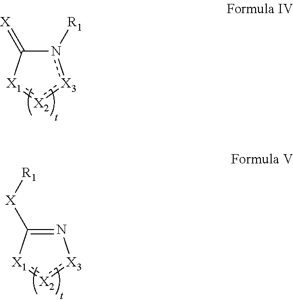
n1([R1])[X3]:[X2]:[X1]C1=[X].N1=C([X][R1])[X1]:[X2]:[X3]1
